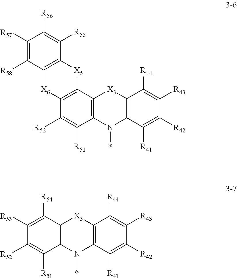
*N1C2=C([X3]C3=C1C([R51])=C([R52])C1=C3[X5]C3=C(C([R58])=C([R57])C([R56])=C3[R55])[X6]1)C([R44])=C([R43])C([R42])=C2[R41].*N1C2=C([X3]C3=C1C([R51])=C([R52])C([R53])=C3[R54])C([R44])=C([R43])C([R42])=C2[R41]
